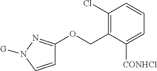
C1=CN([G])N=C1OCC1=C(Cl)C=CC=C1[CONHCl]
